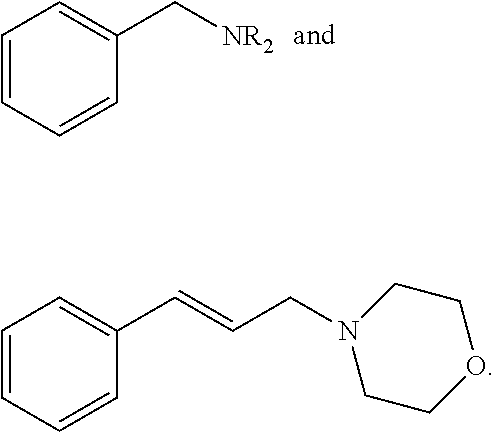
C1=CC=CC(C[NR2])=C1.C1=CC=CC(C=CCN2CCOCC2)=C1
